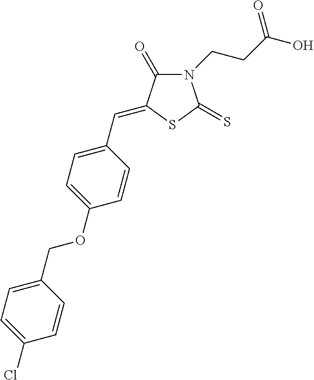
N1(CCC(O)=O)C(=O)C(=CC2=CC=C(OCC3=CC=C(Cl)C=C3)C=C2)SC1=S
